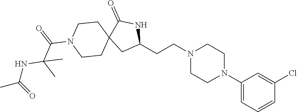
C1(N2CCN(CCC3NC(=O)C4(C3)CCN(C(=O)C(NC(C)=O)(C)C)CC4)CC2)=CC=CC(Cl)=C1
